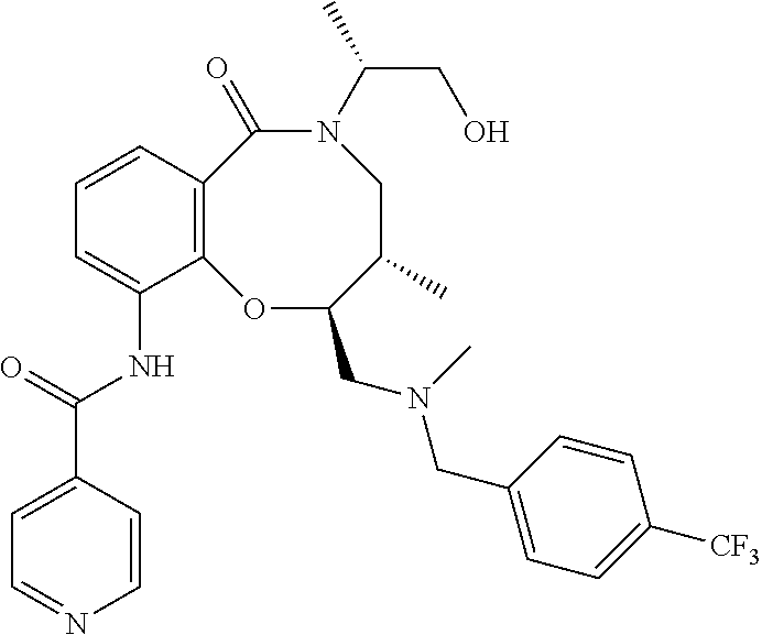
C12=C(C=CC=C1NC(C1=CC=NC=C1)=O)C(=O)N(C(C)CO)CC(C)C(CN(CC1=CC=C([CF3])C=C1)C)O2
